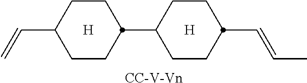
[H].[H].C1CC(C2CCC(C=C)CC2)CCC1C=CC.[CC-V-Vn]
